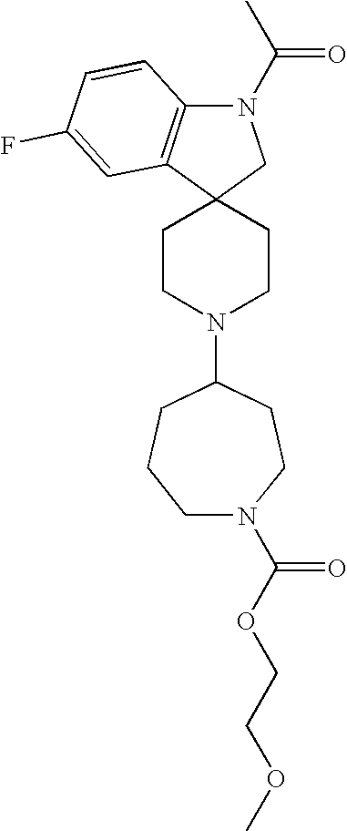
N1(C(=O)C)C2=C(C3(C1)CCN(C1CCCN(C(OCCOC)=O)CC1)CC3)C=C(F)C=C2
